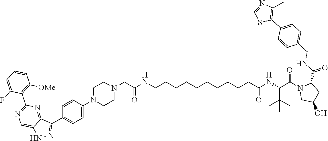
C1=CC([OMe])=C(C2=NC=C3C(=N2)C(C2=CC=C(N4CCN(CC(=O)NCCCCCCCCCCC(=O)NC(C(C)(C)C)C(N5C(C(NCC6=CC=C(C7=C(C)N=CS7)C=C6)=O)CC(O)C5)=O)CC4)C=C2)=NN3)C(F)=C1
